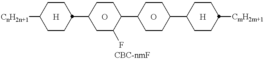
[CnH2n+1]C1CCC(C2CC(F)C(C3CCC(C4CCC([CmH2m+1])CC4)CC3)CC2)CC1.[H].O.[H].O
